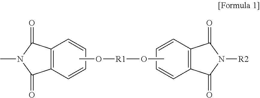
C12=C(C=CC=C1)C(=O)N(C)C2=O.C12=C(C=CC=C1)C(=O)N([R2])C2=O.CO[R1]OC
